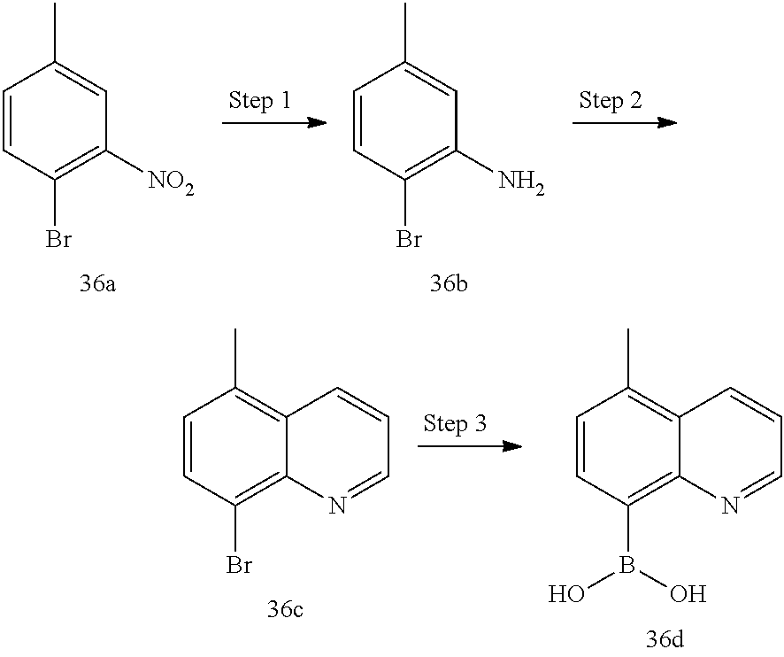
C1=CC(Br)=C([NO2])C=C1C.C1=CC(Br)=C(N)C=C1C.C1=CC(Br)=C2C(=C1C)C=CC=N2.C1=CC(B(O)O)=C2C(=C1C)C=CC=N2
